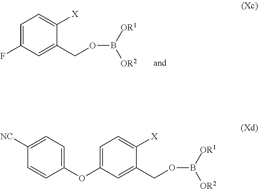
FC1=CC=C([X])C(COB([OR1])[OR2])=C1.[NC]C1=CC=C(OC2=CC=C([X])C(COB([OR1])[OR2])=C2)C=C1
